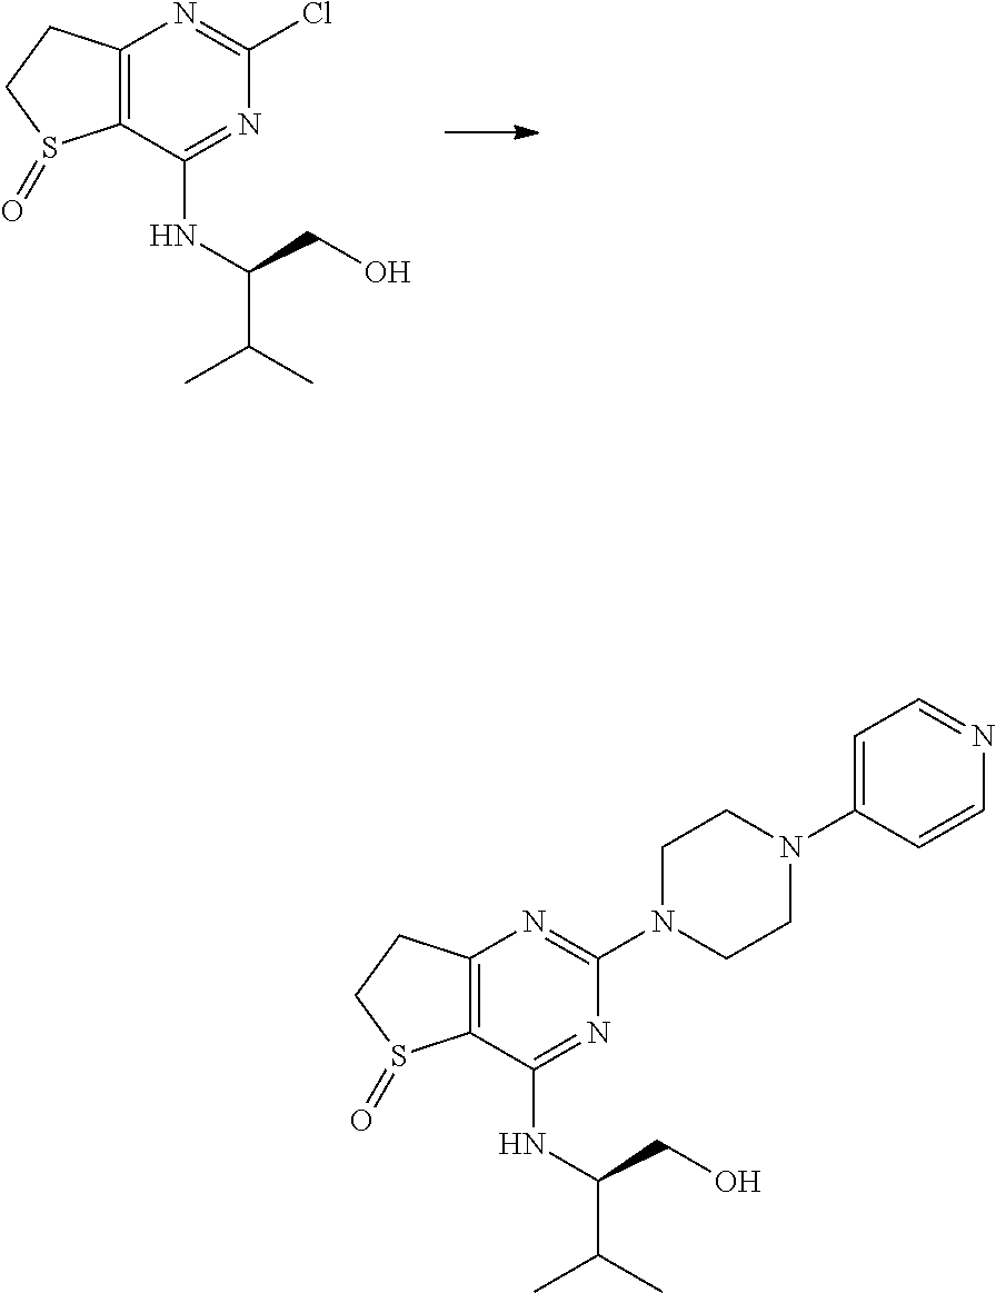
C12=C(C(NC(C(C)C)CO)=NC(Cl)=N1)S(=O)CC2.C12=C(C(NC(CO)C(C)C)=NC(N3CCN(C4=CC=NC=C4)CC3)=N1)S(=O)CC2
